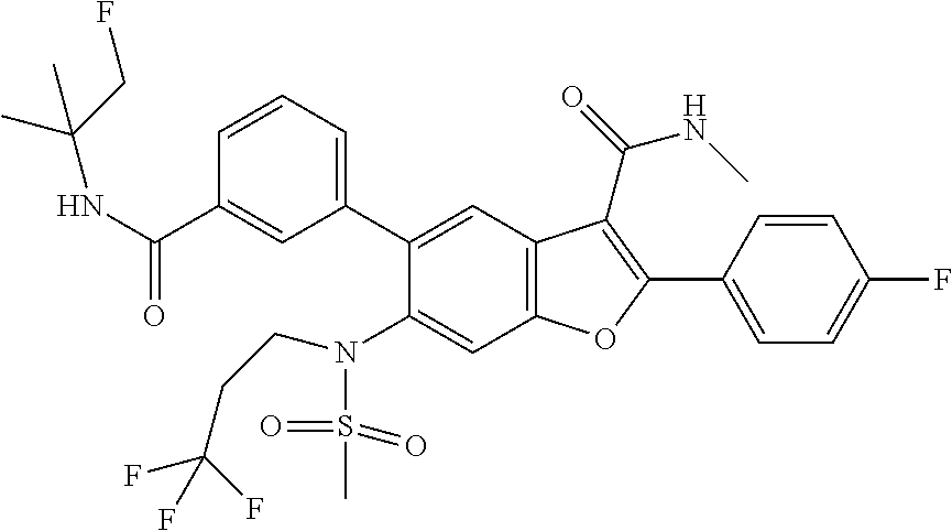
C1=CC=C(C2=CC3=C(C=C2N(S(C)(=O)=O)CCC(F)(F)F)OC(C2=CC=C(F)C=C2)=C3C(NC)=O)C=C1C(NC(CF)(C)C)=O
